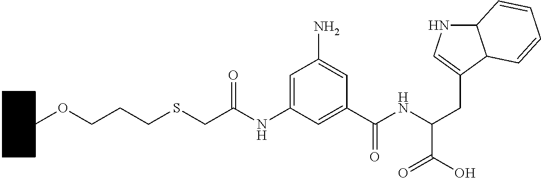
N(C(C1=CC(NC(CSCCCOC2CCCCC2)=O)=CC(N)=C1)=O)C(CC1=CNC2C1C=CC=C2)C(O)=O
